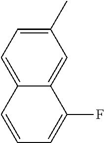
C1(C)=CC=C2C(=C1)C(F)=CC=C2
